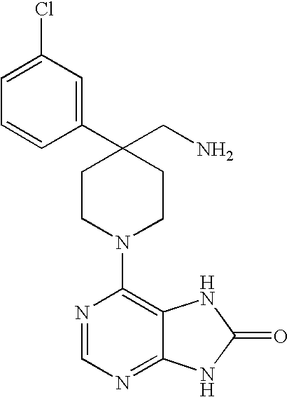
C1(C2=CC(Cl)=CC=C2)(CN)CCN(C2=C3C(=NC=N2)NC(=O)N3)CC1
